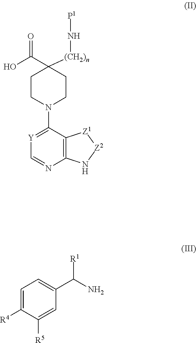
C1(N2CCC(C(=O)O)([(CH2)n]N[P1])CC2)=[Y]C=NC2=C1[Z1][Z2]N2.C1=C([R4])C([R5])=CC(C(N)[R1])=C1
